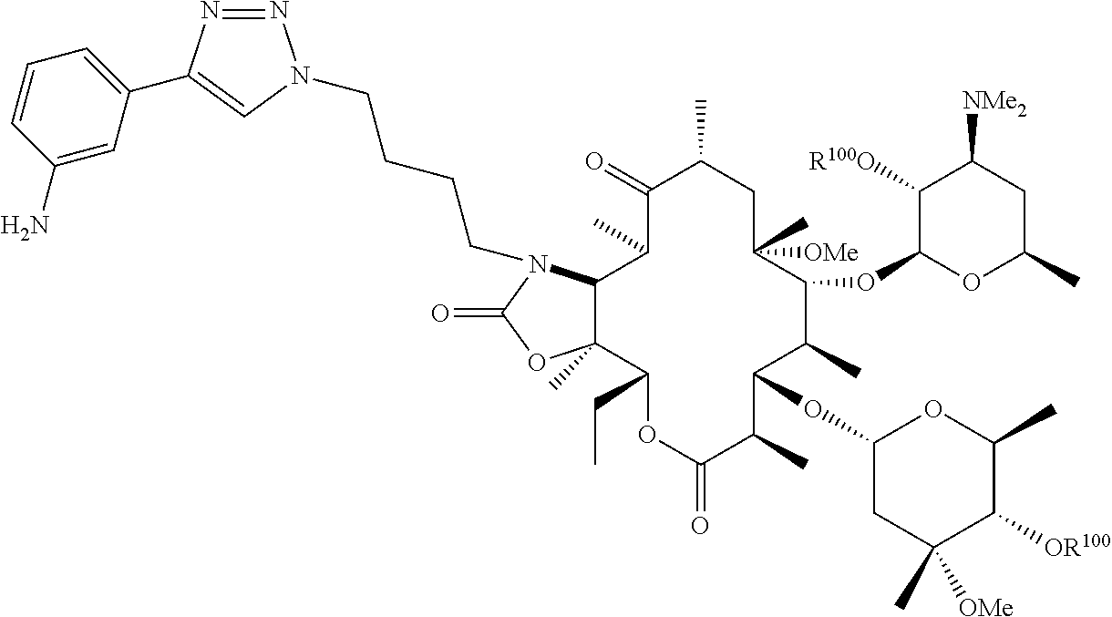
C12C(C)(C(CC)OC(=O)C(C)C(OC3CC(C)([OMe])C([OR100])C(C)O3)C(C)C(OC3OC(C)CC([NMe2])C3[R100O])C([OMe])(C)CC(C)C(=O)C1C)OC(=O)N2CCCCN1N=NC(C2=CC=CC(N)=C2)=C1
